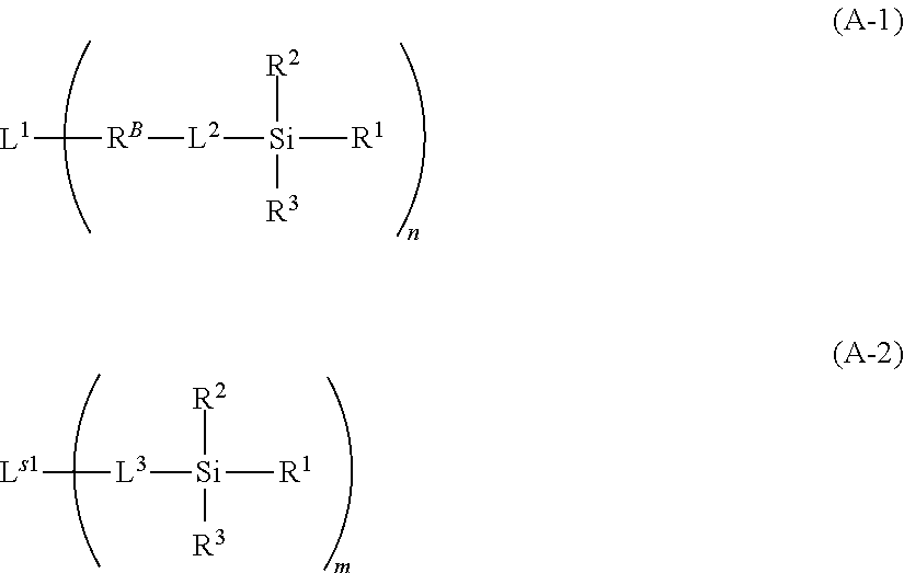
[L2]([Si]([R2])([R1])[R3])[RB][L1].[L3]([Si]([R2])([R1])[R3])[Ls1]
